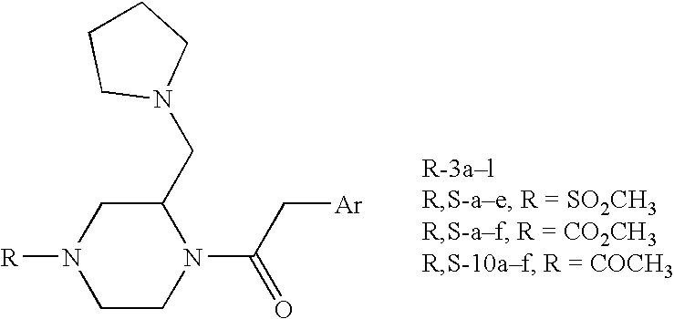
C1(CN2CCCC2)CN([R])CCN1C(=O)C[Ar]
